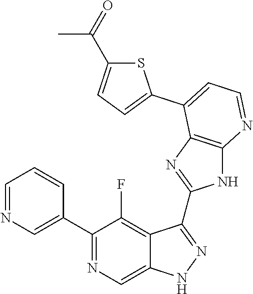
C1=NC=C(C2=NC=C3C(=C2F)C(C2=NC4=C(N2)N=CC=C4C2=CC=C(C(=O)C)S2)=NN3)C=C1
